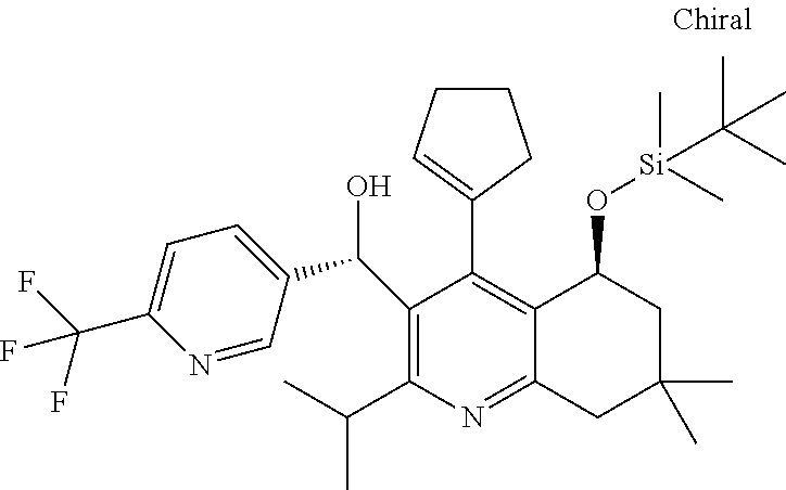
C1(C(O)C2=CC=C(C(F)(F)F)N=C2)=C(C(C)C)N=C2C(=C1C1=CCCC1)C(O[Si](C(C)(C)C)(C)C)CC(C)(C)C2
